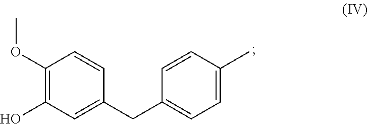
C1(OC)=C(O)C=C(CC2=CC=C(C)C=C2)C=C1
